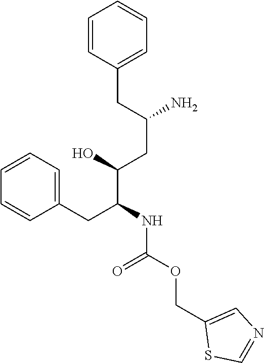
C1(CC(CC(C(CC2=CC=CC=C2)NC(OCC2=CN=CS2)=O)O)N)=CC=CC=C1
